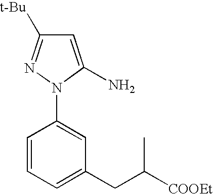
C1=CC=C(CC([COOEt])C)C=C1N1N=C([t-Bu])C=C1N
